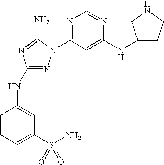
N1=C(NC2=CC(S(N)(=O)=O)=CC=C2)N=C(N)N1C1=NC=NC(NC2CCNC2)=C1
